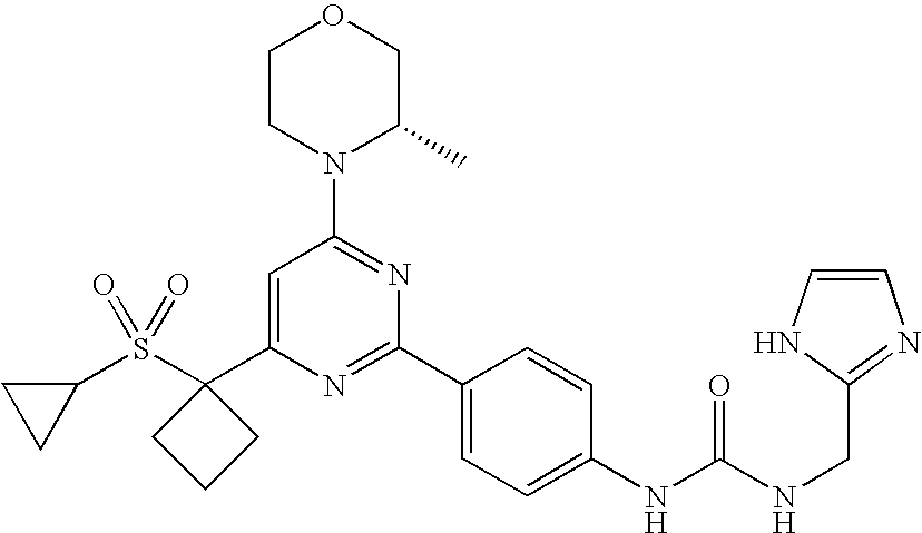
C1(S(C2(C3=CC(N4C(C)COCC4)=NC(C4=CC=C(NC(=O)NCC5=NC=CN5)C=C4)=N3)CCC2)(=O)=O)CC1
